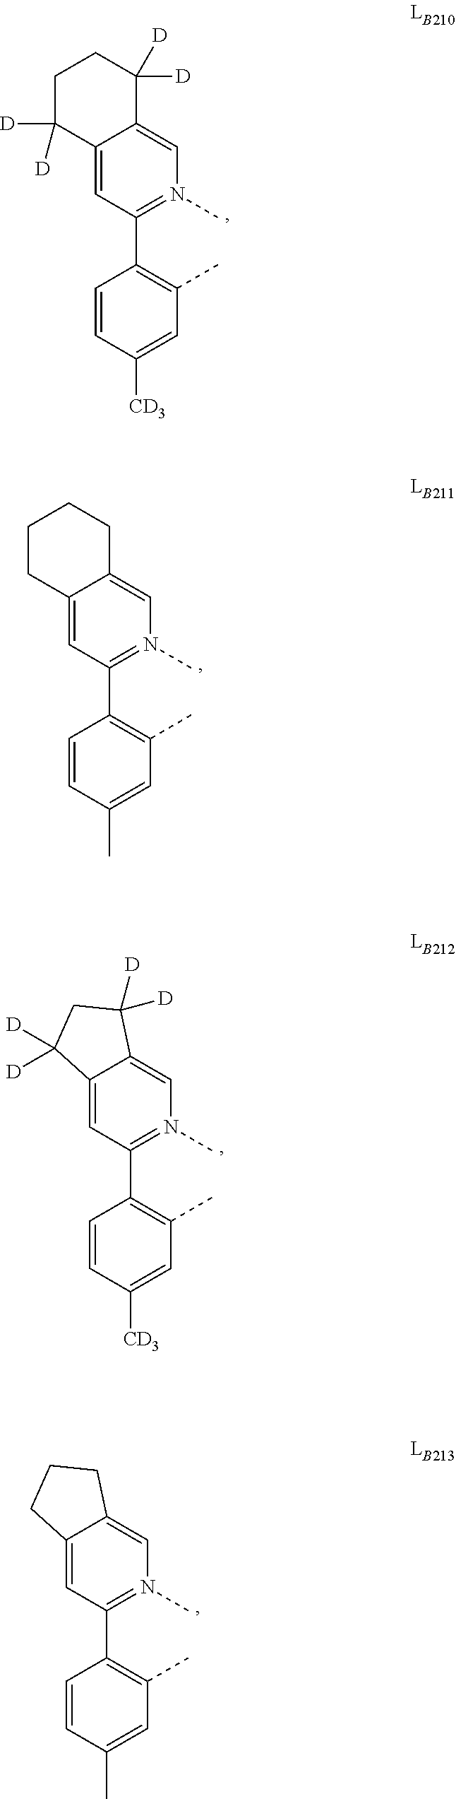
C1(C2=N(C)C=C3C(=C2)C([D])([D])CCC3([D])[D])=C(C)C=C([CD3])C=C1.C1(C2=N(C)C=C3C(=C2)CCCC3)=C(C)C=C(C)C=C1.C1(C2=N(C)C=C3C(=C2)C([D])([D])CC3([D])[D])=C(C)C=C([CD3])C=C1.C1(C2=N(C)C=C3C(=C2)CCC3)=C(C)C=C(C)C=C1
